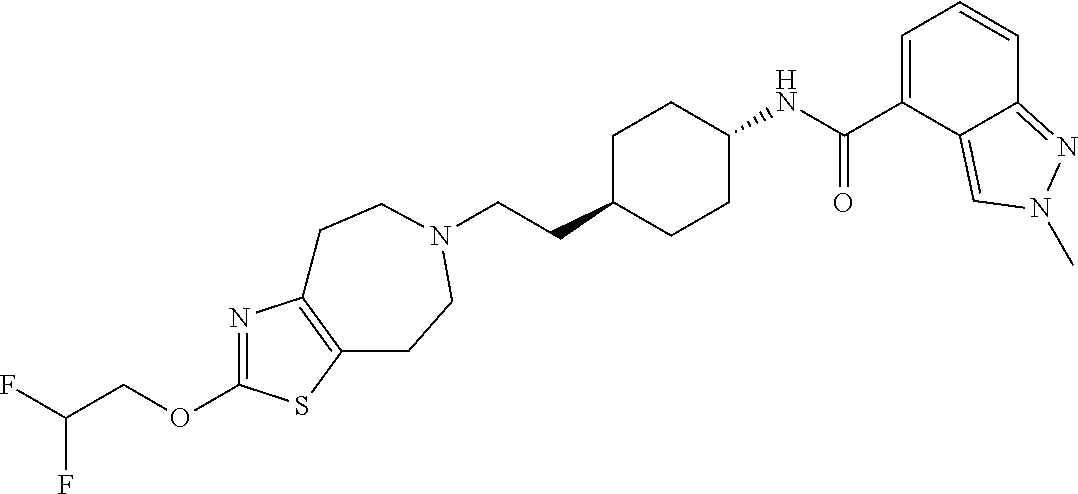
O(C1=NC2=C(S1)CCN(CCC1CCC(NC(C3=CC=CC4=NN(C)C=C34)=O)CC1)CC2)CC(F)F
